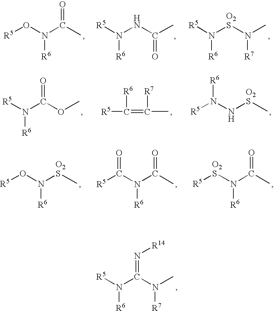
[R5]N(C(N(C)[R7])=N[R14])[R6].[R5]ON(C(C)=O)[R6].[R5]N(NC(C)=O)[R6].[R5]N([O2S]N(C)[R7])[R6].[R5]N(C(OC)=O)[R6].[R5]C(=C(C)[R7])[R6].[R5]N(N[O2S]C)[R6].[R5]ON([O2S]C)[R6].[R5]C(N(C(C)=O)[R6])=O.[R5][O2S]N(C(C)=O)[R6]
